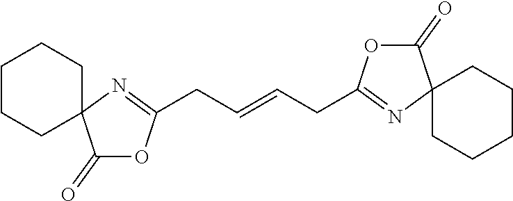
C1(=O)OC(CC=CCC2=NC3(C(=O)O2)CCCCC3)=NC12CCCCC2
